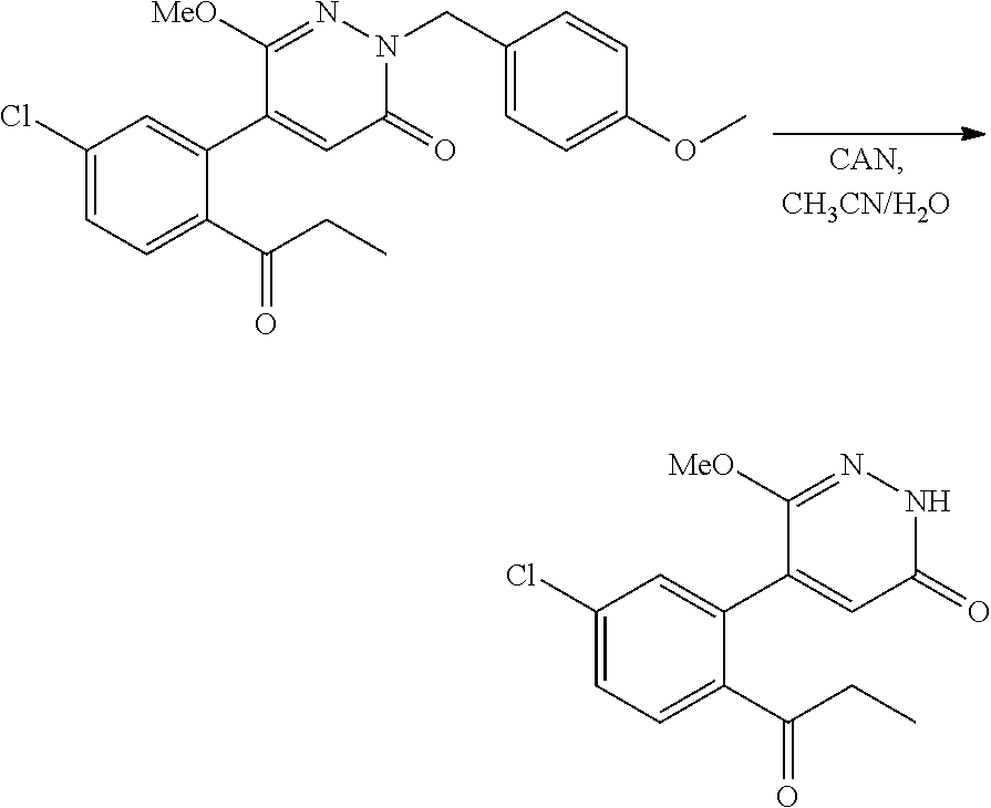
C1(Cl)=CC=C(C(CC)=O)C(C2=CC(=O)N(CC3=CC=C(OC)C=C3)N=C2[MeO])=C1.C1(Cl)=CC=C(C(CC)=O)C(C2=CC(=O)NN=C2[MeO])=C1
